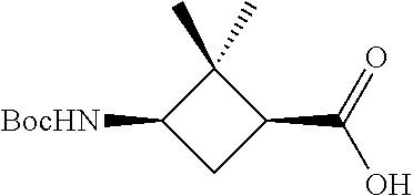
C1(C)(C)C([BocHN])CC1C(=O)O
